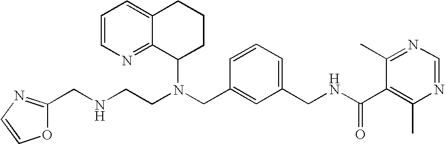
N(CC1=CC(CNC(C2=C(C)N=CN=C2C)=O)=CC=C1)(C1CCCC2=CC=CN=C12)CCNCC1=NC=CO1
